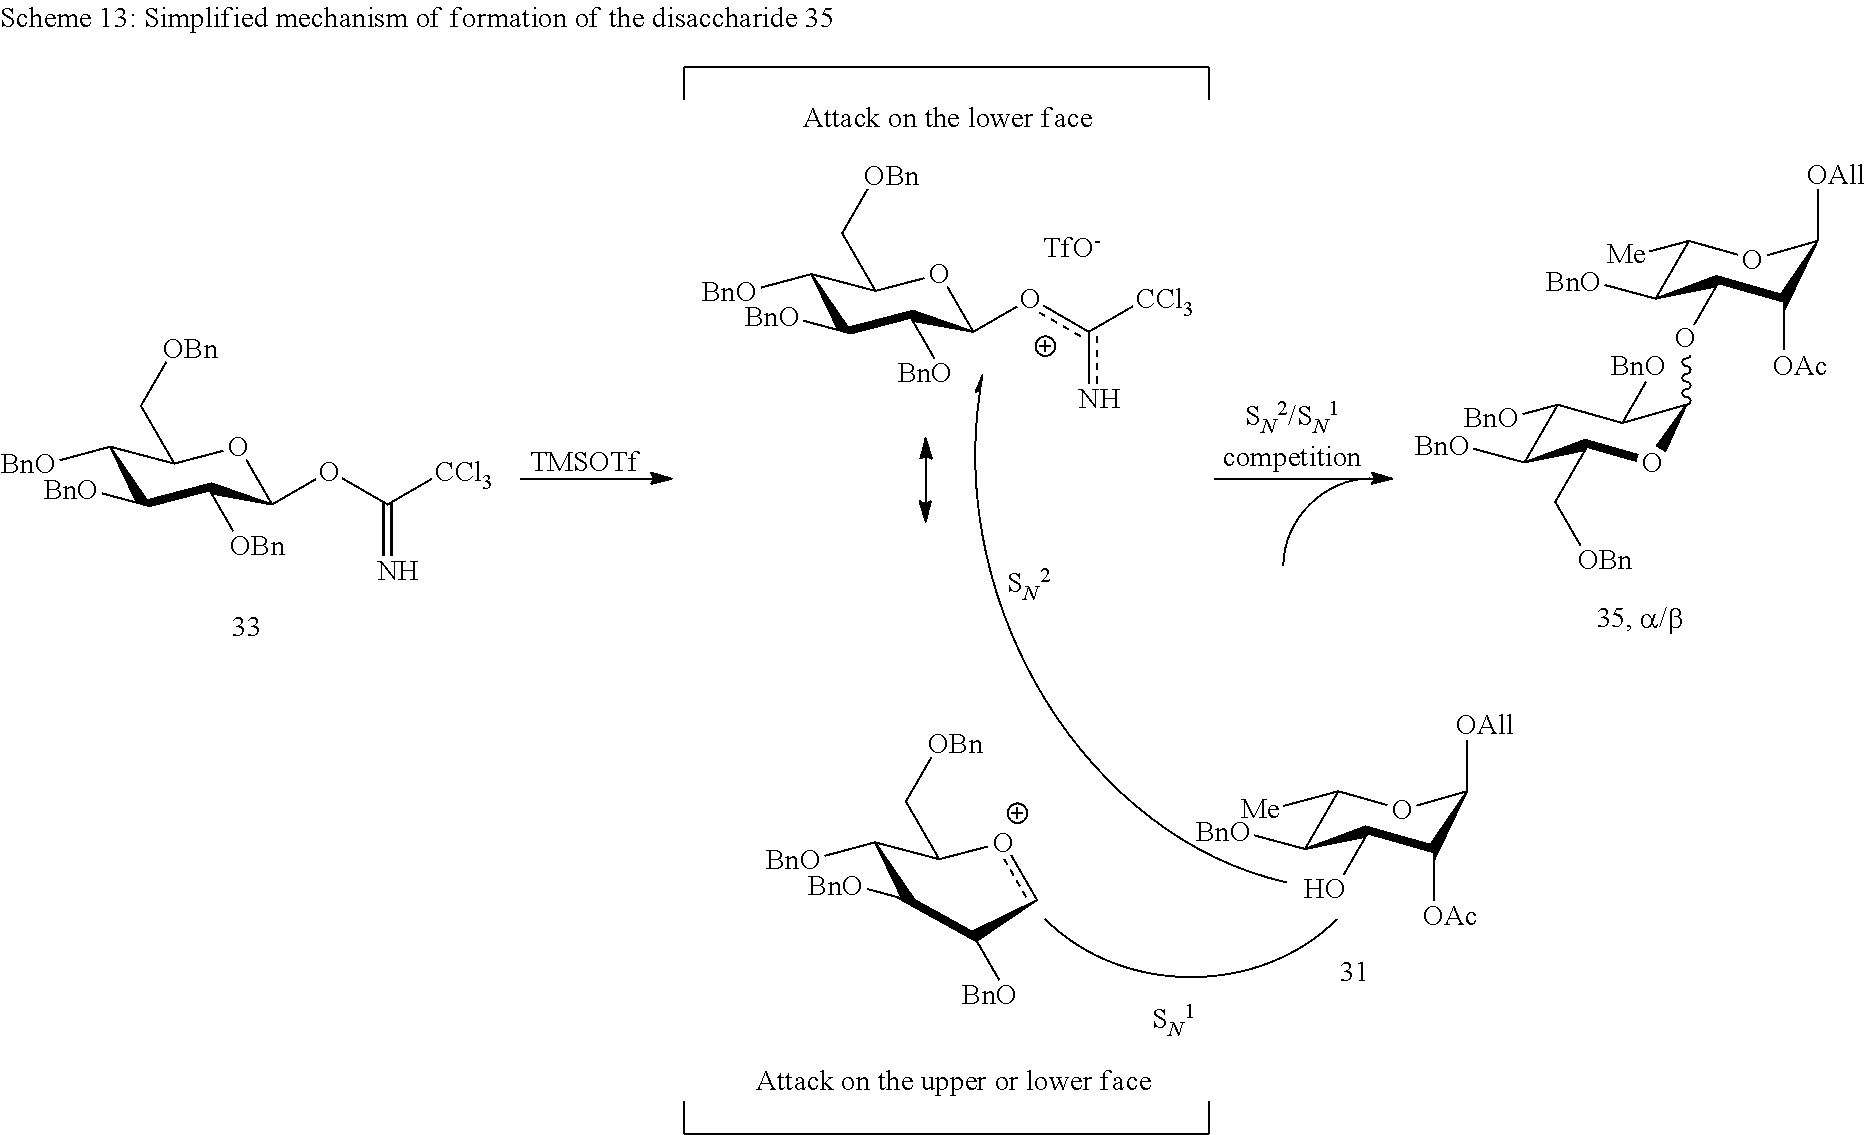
C1([Me])C([BnO])C(O)C([OAc])C([OAll])O1.[TMSOTf].[TfO-].[SN2/SN1competition].C1([BnO])C([BnO])C([OBn])C(OC([CCl3])=N)OC1C[OBn].[SN2].C1([BnO])C([BnO])C([BnO])c[o+]C1C[OBn].C1([BnO])C([BnO])C([BnO])C(oc([CCl3])n)OC1C[OBn].C1([BnO])C([BnO])C(C[OBn])OC(OC2C([BnO])C([Me])OC([OAll])C2[OAc])C1[BnO].[SN1]
